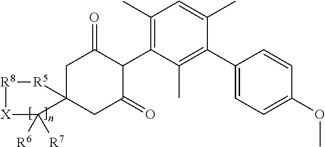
C1C2(CC(=O)C(C3=C(C)C=C(C)C(C4=CC=C(OC)C=C4)=C3C)C1=O)[R5][R8][X]C2([R7])[R6]
